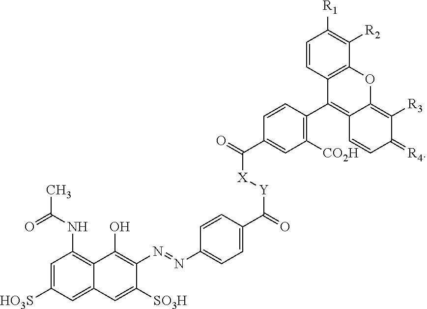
C(=O)([X][Y]C(=O)C1=CC=C(N=NC2=C(O)C3=C(NC(=O)C)C=C([HO3S])C=C3C=C2[SO3H])C=C1)C1=CC([CO2H])=C(C2=C3C(=C([R3])C(=[R4])C=C3)OC3=C2C=CC([R1])=C3[R2])C=C1
